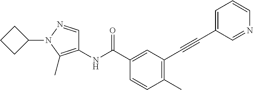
C1(C)=C(C#CC2=CC=CN=C2)C=C(C(NC2=C(C)N(C3CCC3)N=C2)=O)C=C1
